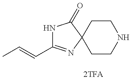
N1C(C=CC)=NC2(C1=O)CCNCC2
